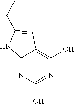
C12=NC(O)=NC(O)=C1C=C(CC)N2
